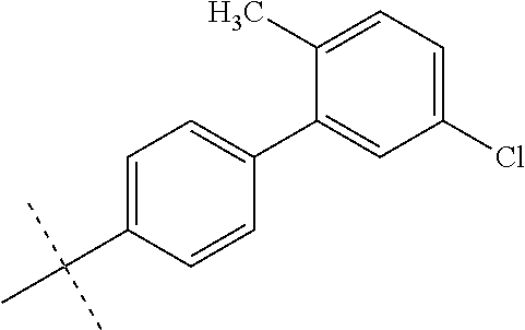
C1(C2=CC(Cl)=CC=C2C)=CC=C(C(C)(C)C)C=C1
